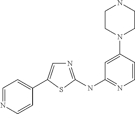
C1=NC=CC(C2=CN=C(NC3=NC=CC(N4CCNCC4)=C3)S2)=C1
